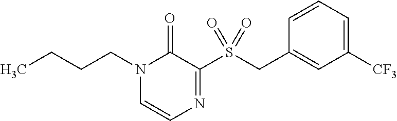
N1(CCCC)C=CN=C(S(CC2=CC([CF3])=CC=C2)(=O)=O)C1=O
